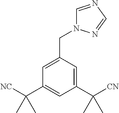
C1(CN2C=NC=N2)=CC(C([NC])(C)C)=CC(C([CN])(C)C)=C1
